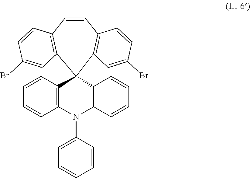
C1=CC2=C(C3(C4=C1C=CC(Br)=C4)C1=C(N(C4=CC=CC=C4)C4=C3C=CC=C4)C=CC=C1)C=C(Br)C=C2
